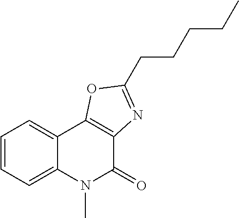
C1=CC=C2C(=C1)C1=C(C(=O)N2C)N=C(CCCCC)O1
